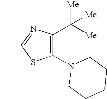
C1(N2CCCCC2)=C(C([Me])([Me])[Me])N=C(C)S1
